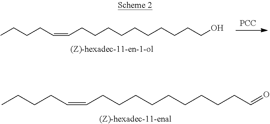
C(=CCCCCCCCCCC=O)CCCC.[PCC].C(=CCCCCCCCCCCO)CCCC
